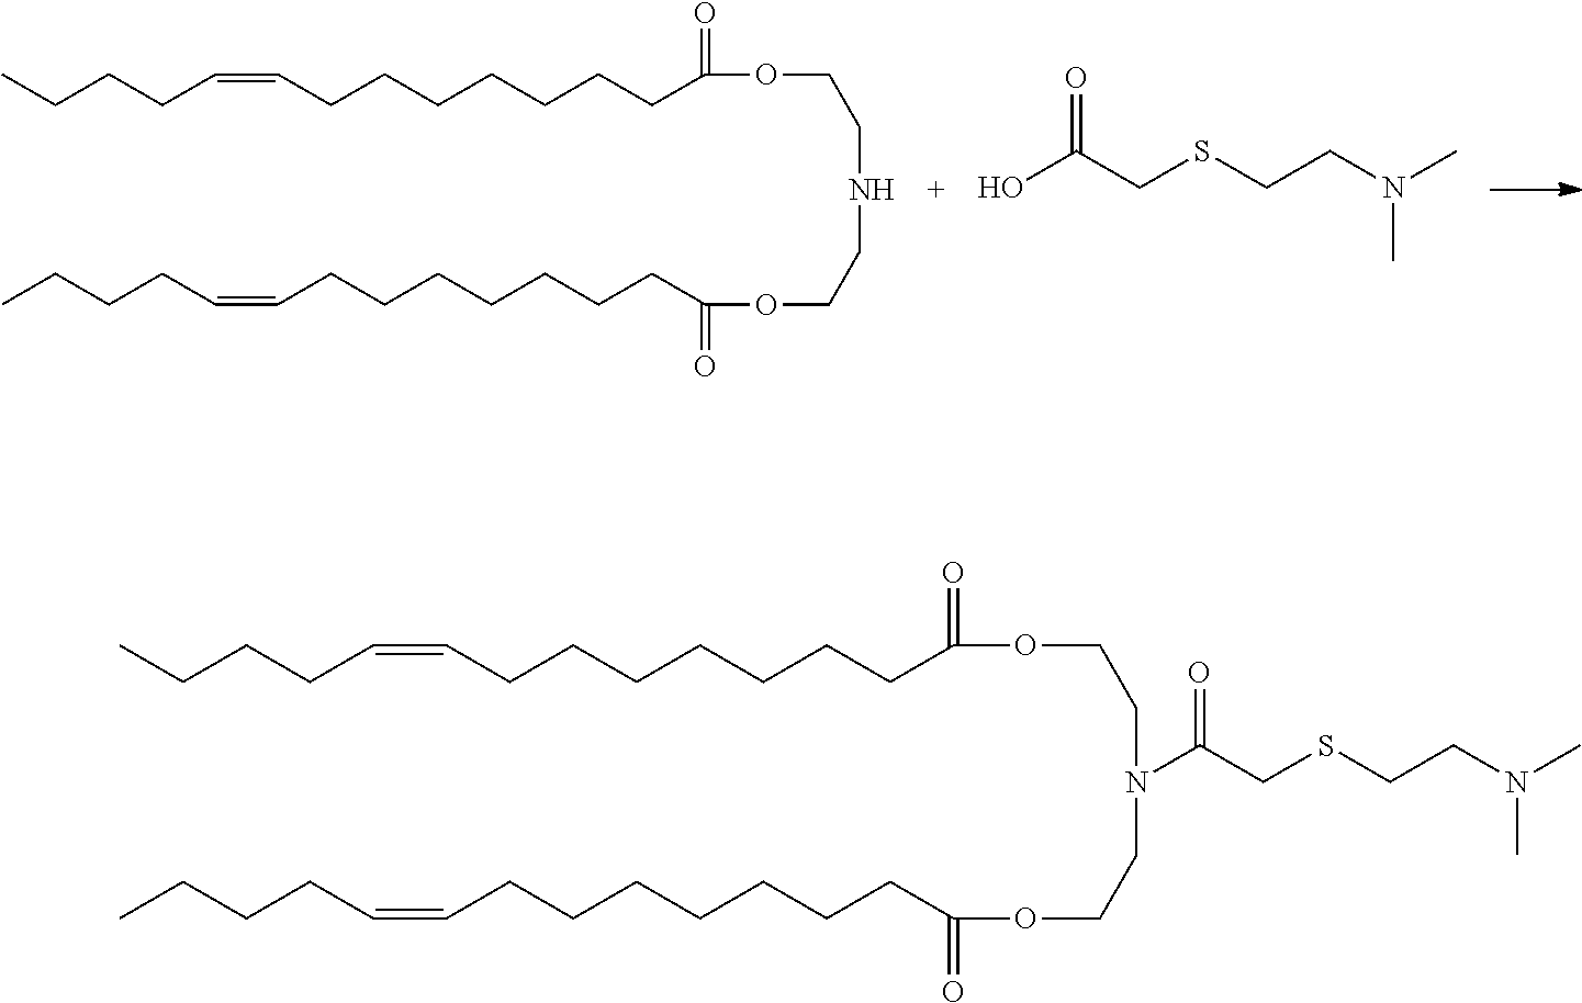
C(CCCCCCC(=O)OCCNCCOC(CCCCCCCC=CCCCC)=O)C=CCCCC.OC(CSCCN(C)C)=O.C(CCCCCCC(=O)OCCN(CCOC(CCCCCCCC=CCCCC)=O)C(CSCCN(C)C)=O)C=CCCCC
